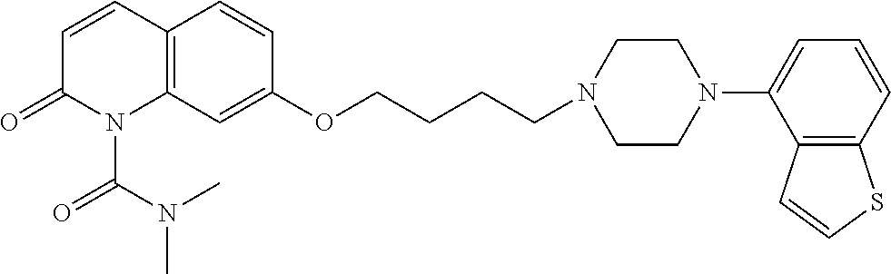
C1=CC2=C(N(C(N(C)C)=O)C1=O)C=C(OCCCCN1CCN(C3=CC=CC4=C3C=CS4)CC1)C=C2
